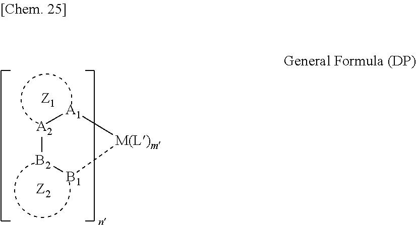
[A2]1[B2][B1][M(L)m][A1]1
